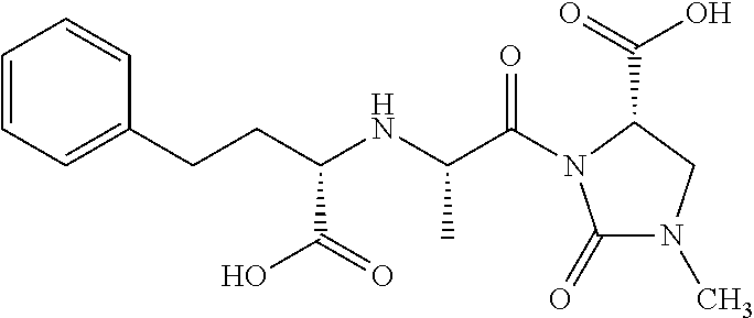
C1=CC=C(CCC(NC(C(=O)N2C(=O)N(C)CC2C(=O)O)C)C(=O)O)C=C1
